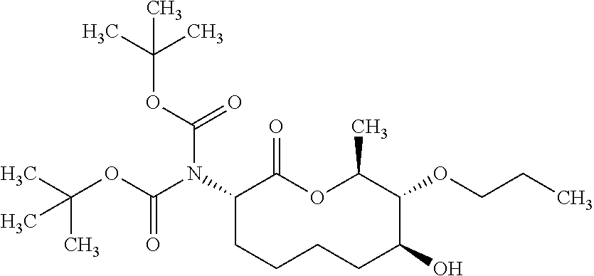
C1(N(C(OC(C)(C)C)=O)C(OC(C)(C)C)=O)CCCCC(O)C(OCCC)C(C)OC1=O
